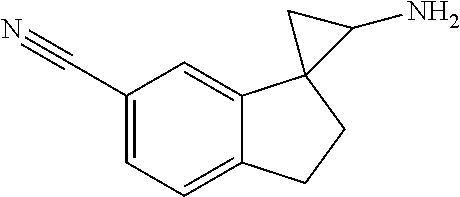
C1=C(C#N)C=C2C(=C1)CCC21C(N)C1
